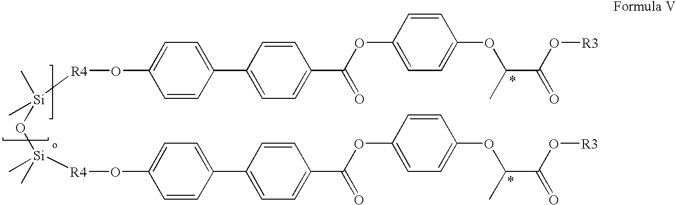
C1=C(O[R4][Si](C)(O[Si](C)(C)[R4]OC2=CC=C(C3=CC=C(C(OC4=CC=C(OC(C(O[R3])=O)C)C=C4)=O)C=C3)C=C2)C)C=CC(C2=CC=C(C(OC3=CC=C(OC(C(O[R3])=O)C)C=C3)=O)C=C2)=C1
